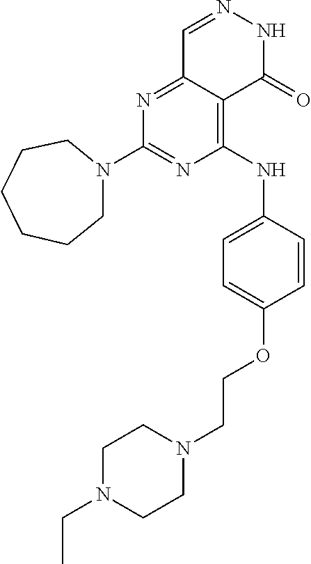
N1=C(N2CCCCCC2)N=C2C(=C1NC1=CC=C(OCCN3CCN(CC)CC3)C=C1)C(=O)NN=C2
